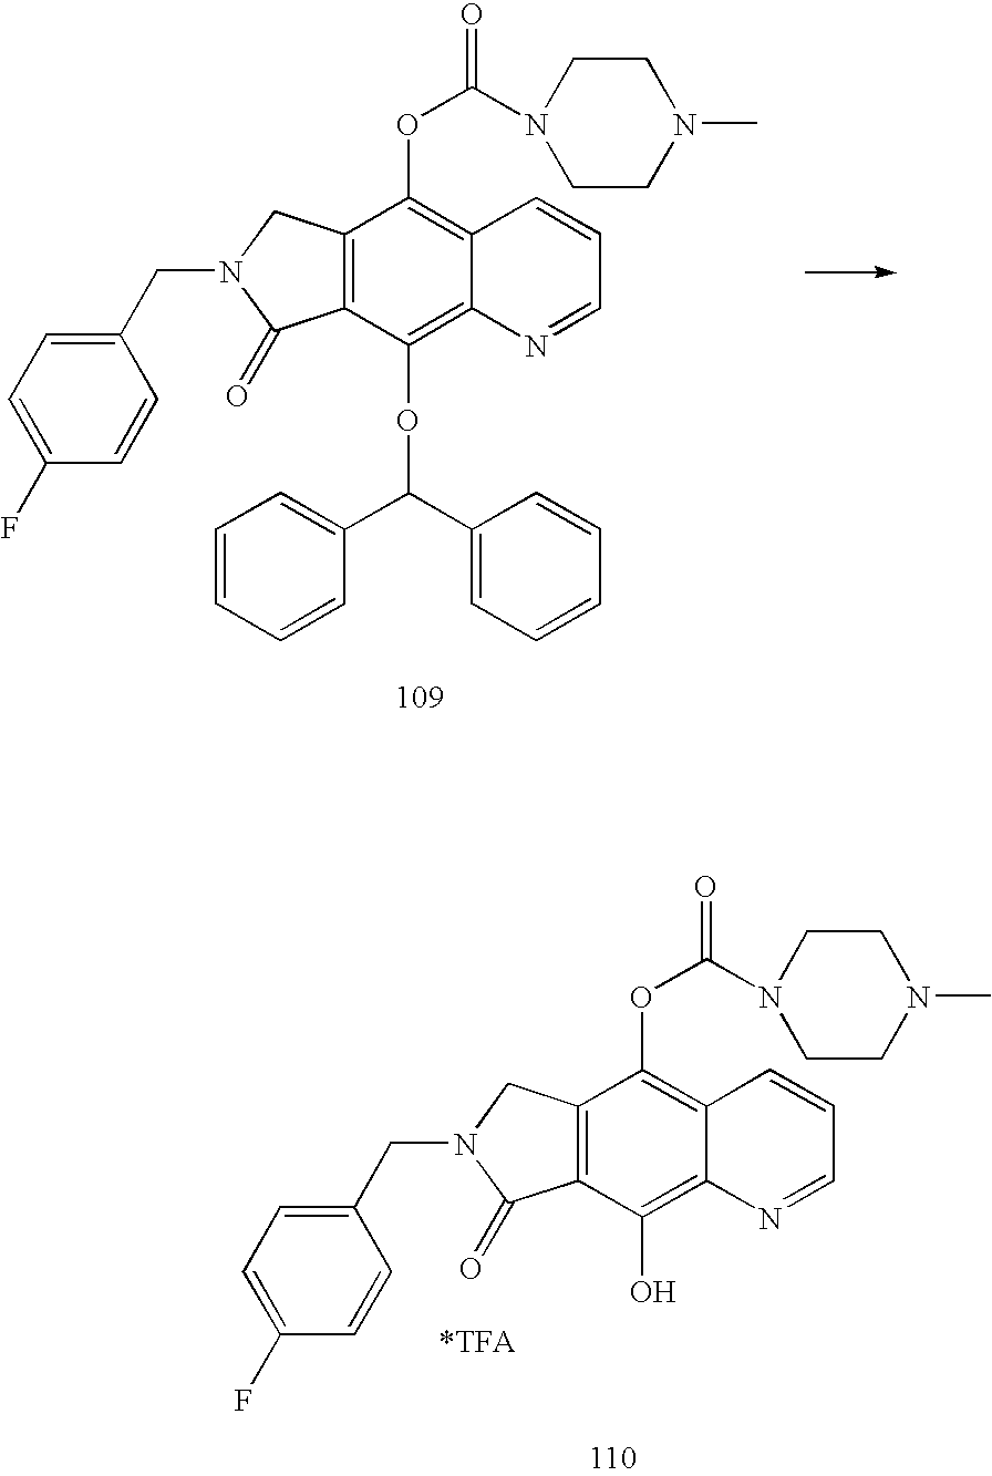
C12=C(CN(CC3=CC=C(F)C=C3)C1=O)C(OC(N1CCN(C)CC1)=O)=C1C(=C2OC(C2=CC=CC=C2)C2=CC=CC=C2)N=CC=C1.C12=C(CN(CC3=CC=C(F)C=C3)C1=O)C(OC(N1CCN(C)CC1)=O)=C1C(=C2O)N=CC=C1.[*TFA]
